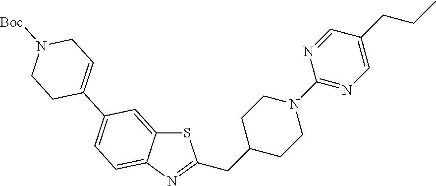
S1C2=CC(C3=CCN([Boc])CC3)=CC=C2N=C1CC1CCN(C2=NC=C(CCC)C=N2)CC1
